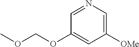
C1=NC=C([OMe])C=C1OCOC
